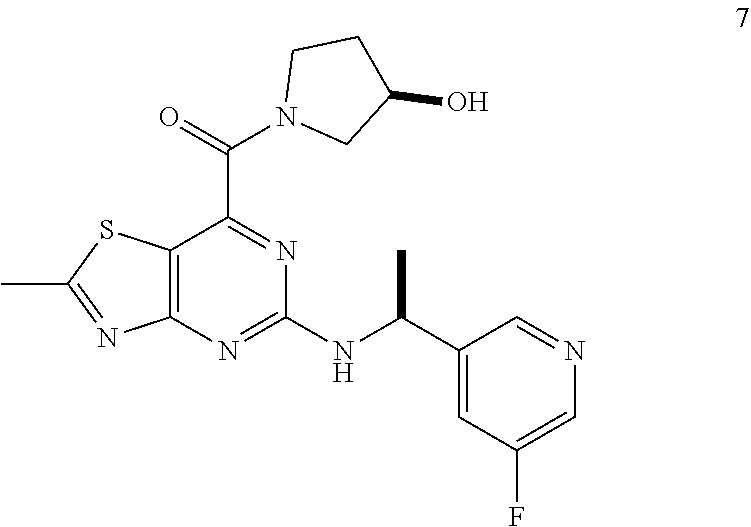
C12=C(N=C(NC(C3=CC(F)=CN=C3)C)N=C1C(N1CC(O)CC1)=O)N=C(C)S2
